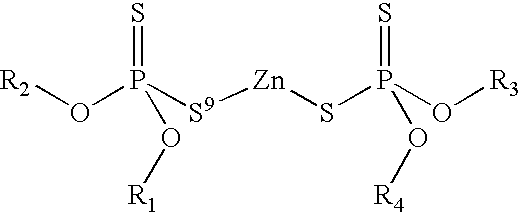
[R2]OP([S9][Zn]SP(O[R3])(=S)O[R4])(=S)O[R1]
